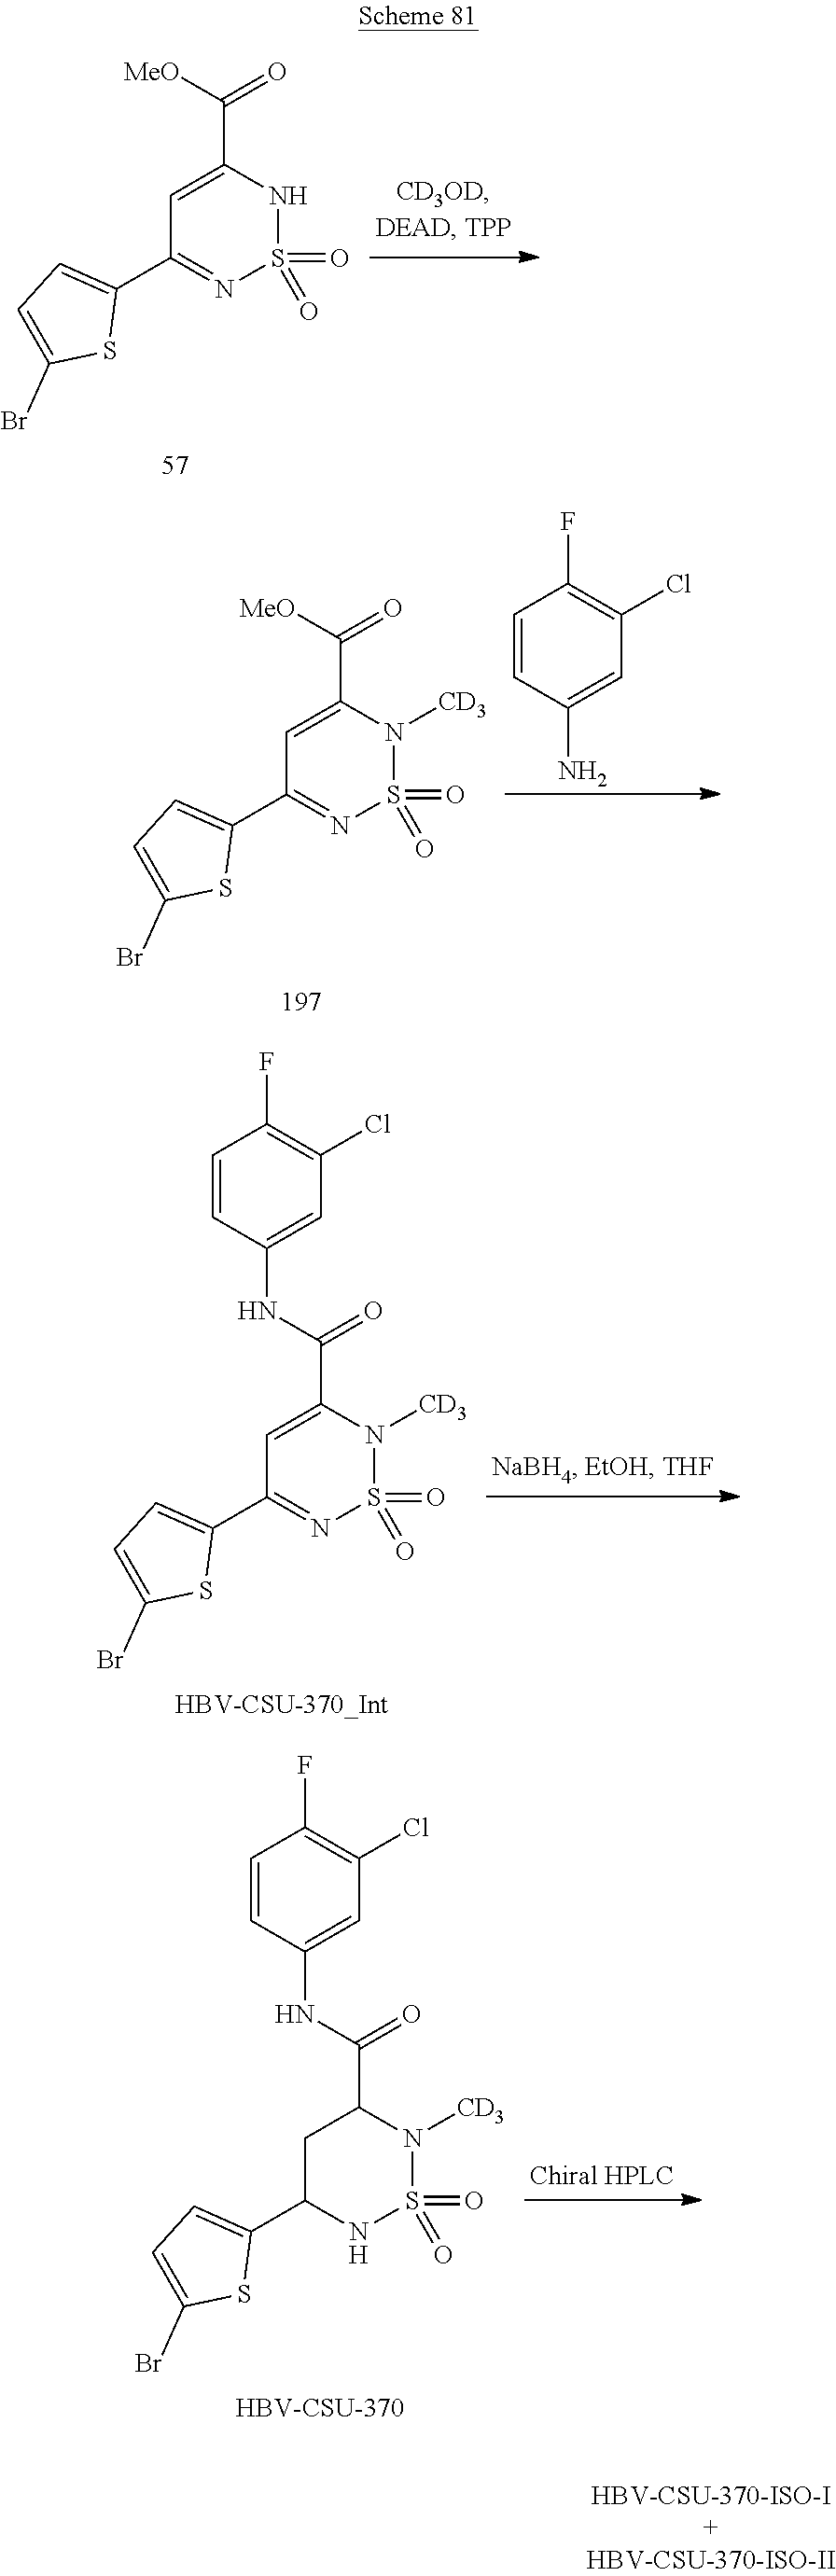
C1=C(C([MeO])=O)NS(=O)(=O)N=C1C1=CC=C(Br)S1.C1=CC(N)=CC(Cl)=C1F.C1=C(C([MeO])=O)N([CD3])S(=O)(=O)N=C1C1=CC=C(Br)S1.C1=C(C(=O)NC2=CC(Cl)=C(F)C=C2)N([CD3])S(=O)(=O)N=C1C1=CC=C(Br)S1.C1C(C2=CC=C(Br)S2)NS(=O)(=O)N([CD3])C1C(=O)NC1=CC(Cl)=C(F)C=C1.[HBV-CSU-370]
